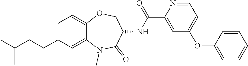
C1=C(CCC(C)C)C=C2C(=C1)OCC(NC(C1=CC(OC3=CC=CC=C3)=CC=N1)=O)C(=O)N2C
